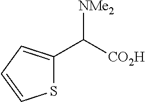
C1(C([CO2H])[NMe2])=CC=CS1
